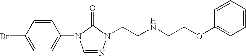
C1=NN(CCNCCOC2=CC=CC=C2)C(=O)N1C1=CC=C(Br)C=C1
